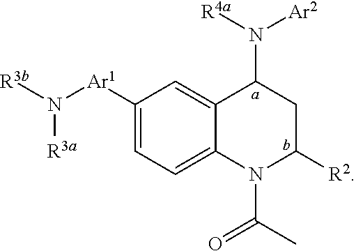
C1([Ar1]N([R3b])[R3a])=CC=C2C(=C1)C(N([R4a])[Ar2])CC([R2])N2C(C)=O
